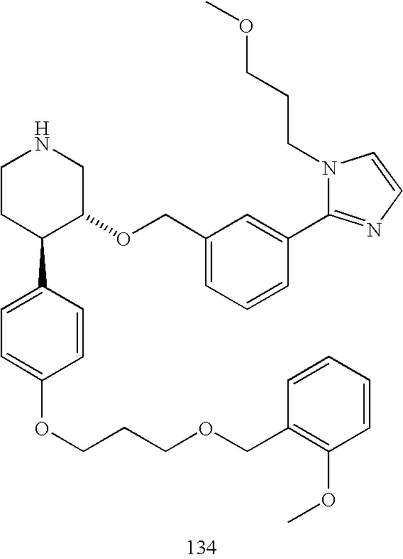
C1CC(C2=CC=C(OCCCOCC3=C(OC)C=CC=C3)C=C2)C(OCC2=CC=CC(C3=NC=CN3CCCOC)=C2)CN1
